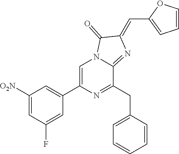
C1([O2N])=CC(F)=CC(C2=CN3C(=NC(=CC4=CC=CO4)C3=O)C(CC3=CC=CC=C3)=N2)=C1
